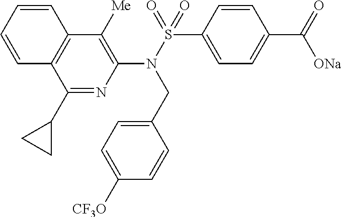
C1(N(S(=O)(C2=CC=C(C(=O)[ONa])C=C2)=O)CC2=CC=C([CF3O])C=C2)=C([Me])C2=C(C(C3CC3)=N1)C=CC=C2
